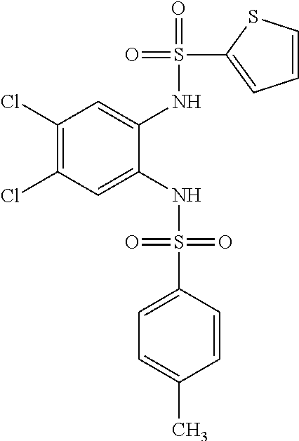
C1(Cl)=C(Cl)C=C(NS(=O)(=O)C2=CC=C(C)C=C2)C(NS(=O)(C2=CC=CS2)=O)=C1
